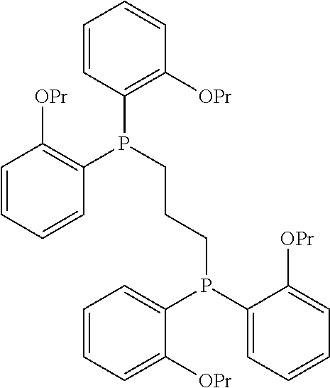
C1=CC=CC(P(CCCP(C2=CC=CC=C2[OPr])C2=CC=CC=C2[OPr])C2=C([OPr])C=CC=C2)=C1[OPr]
